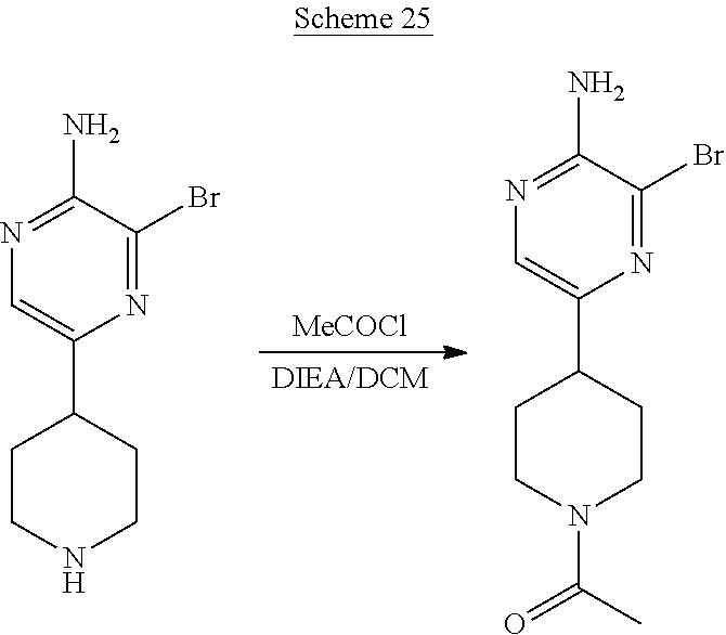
[MeCOCl].N1=C(Br)C(N)=NC=C1C1CCNCC1.N1=C(Br)C(N)=NC=C1C1CCN(C(=O)C)CC1
